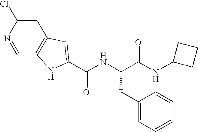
C1=C(Cl)N=CC2=C1C=C(C(NC(C(=O)NC1CCC1)CC1=CC=CC=C1)=O)N2
